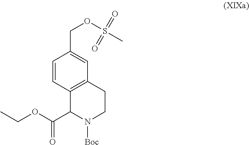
C12=C(CCN([Boc])C1C(OCC)=O)C=C(COS(=O)(C)=O)C=C2
